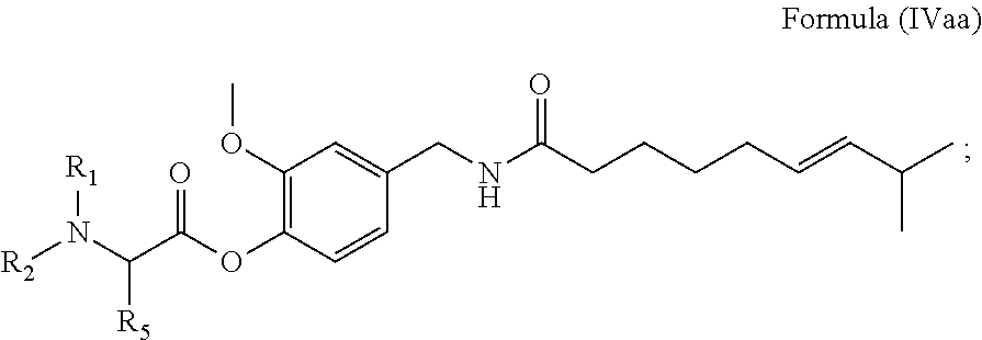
C1(OC)=C(OC(C(N([R2])[R1])[R5])=O)C=CC(CNC(CCCCC=CC(C)C)=O)=C1
